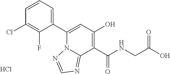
Cl.C1(Cl)=C(F)C(C2=CC(O)=C(C(NCC(O)=O)=O)C3=NC=NN23)=CC=C1
